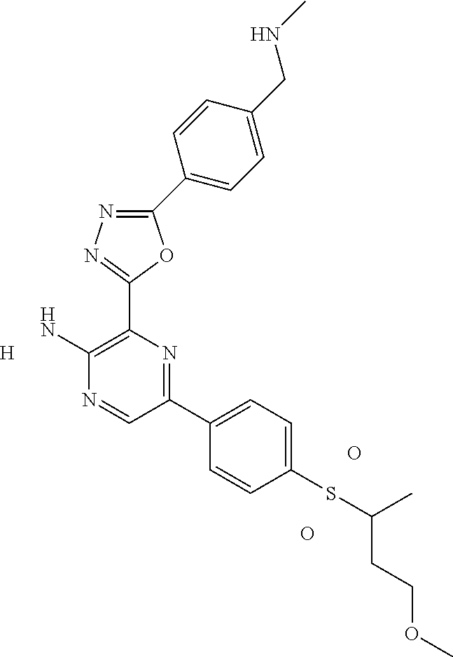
NC1=C(C2=NN=C(C3=CC=C(CNC)C=C3)O2)N=C(C2=CC=C(SC(CCOC)C)C=C2)C=N1.[H].O.O
